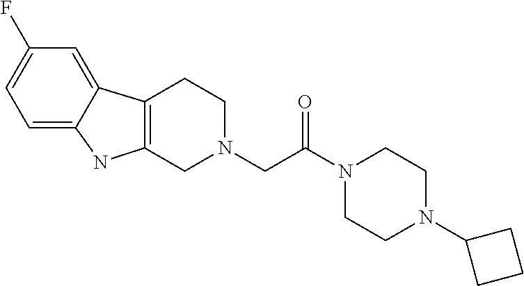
C1=C2C(=CC(F)=C1)C1=C(N2)CN(CC(N2CCN(C3CCC3)CC2)=O)CC1
